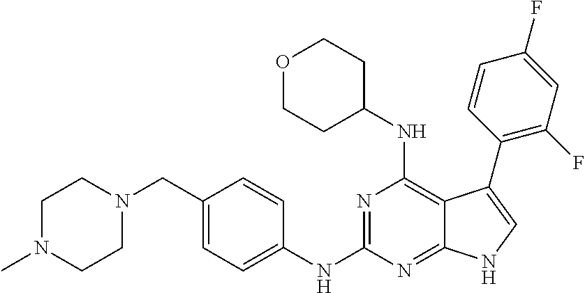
C1N(C)CCN(CC2=CC=C(NC3=NC(NC4CCOCC4)=C4C(=N3)NC=C4C3=C(F)C=C(F)C=C3)C=C2)C1
